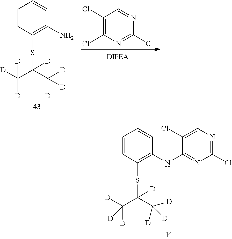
ClC1=NC(Cl)=C(Cl)C=N1.NC1=C(SC([D])(C([D])([D])[D])C([D])([D])[D])C=CC=C1.ClC1=NC=C(Cl)C(NC2=C(SC([D])(C([D])([D])[D])C([D])([D])[D])C=CC=C2)=N1
